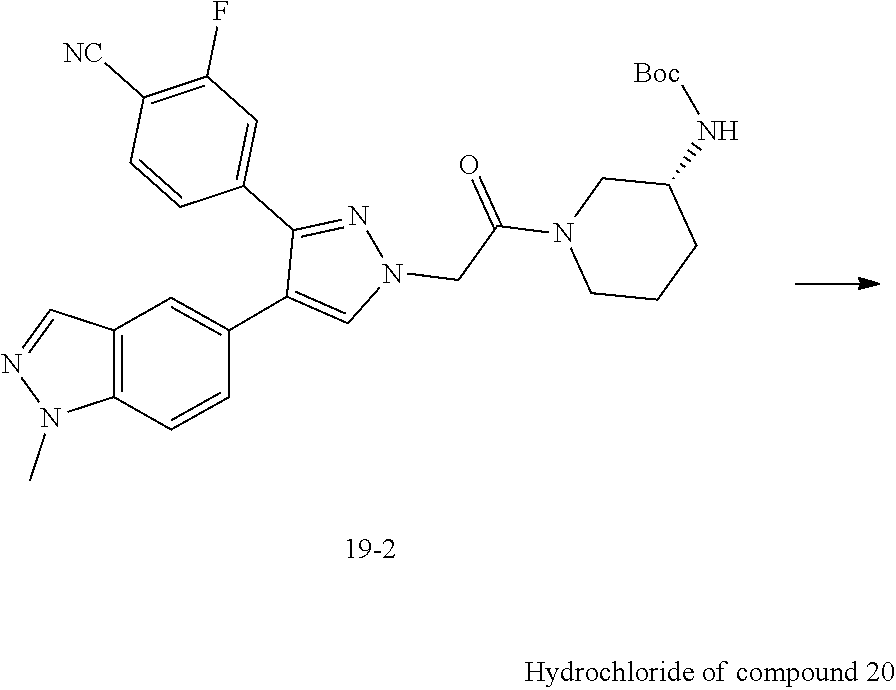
C1(N[Boc])CN(C(CN2N=C(C3=CC(F)=C([NC])C=C3)C(C3=CC4=C(C=C3)N(C)N=C4)=C2)=O)CCC1
